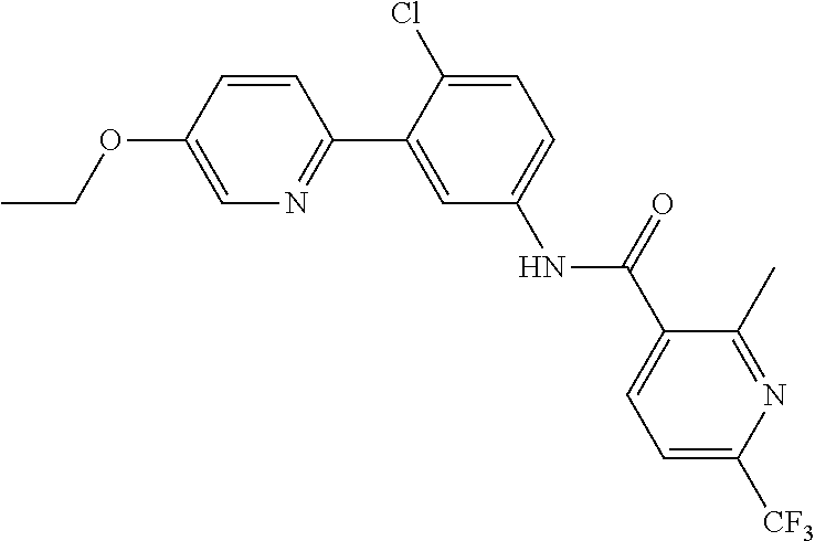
C1(C)=NC([CF3])=CC=C1C(NC1=CC=C(Cl)C(C2=NC=C(OCC)C=C2)=C1)=O
